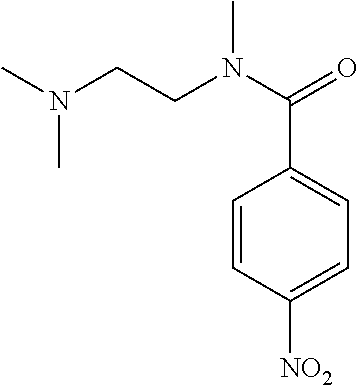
C1=CC([NO2])=CC=C1C(N(CCN(C)C)C)=O
